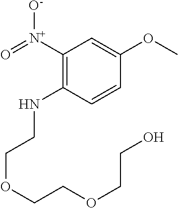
C1([N+](=O)[O-])=C(NCCOCCOCCO)C=CC(OC)=C1
